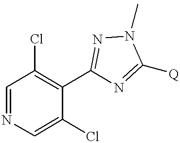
C1=NC=C(Cl)C(C2=NN(C)C([Q])=N2)=C1Cl
